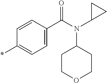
*C1=CC=C(C(N(C2CC2)C2CCOCC2)=O)C=C1
